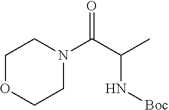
C1OCCN(C(C(N[Boc])C)=O)C1
